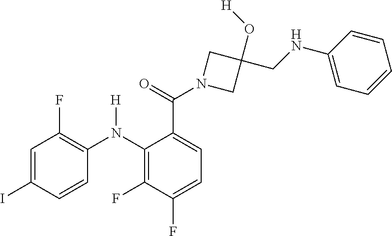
C1=C(I)C=CC(N(C2=C(F)C(F)=CC=C2C(=O)N2CC(O[H])(CNC3=CC=CC=C3)C2)[H])=C1F
